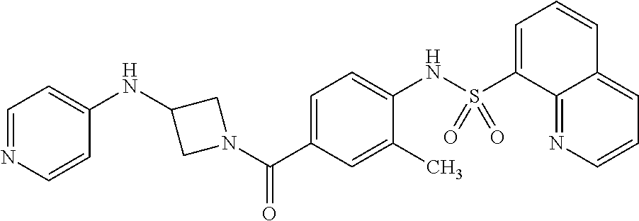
C1(NC2CN(C(C3=CC=C(NS(C4=CC=CC5=CC=CN=C45)(=O)=O)C(C)=C3)=O)C2)=CC=NC=C1
